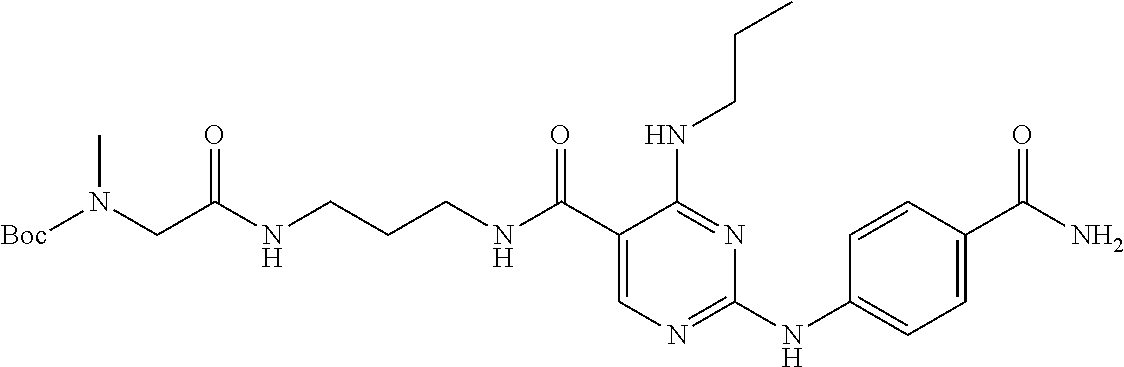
C(CCNC(C1=CN=C(NC2=CC=C(C(N)=O)C=C2)N=C1NCCC)=O)NC(=O)CN([Boc])C
